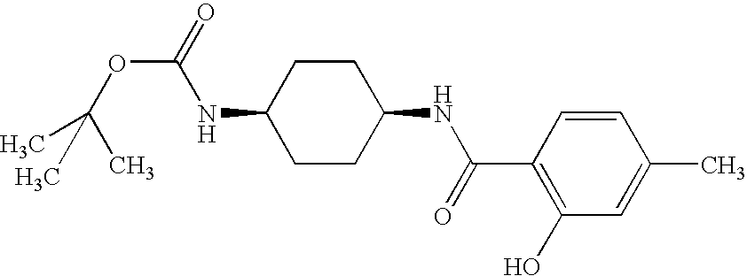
C1CC(NC(OC(C)(C)C)=O)CCC1NC(C1=C(O)C=C(C)C=C1)=O
